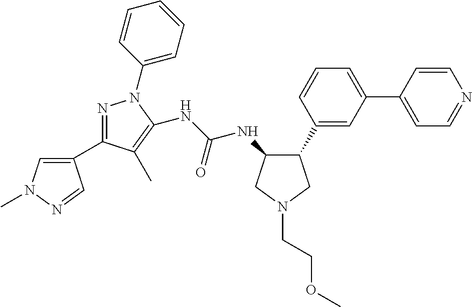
C1(C2=NN(C3=CC=CC=C3)C(NC(=O)NC3C(C4=CC(C5=CC=NC=C5)=CC=C4)CN(CCOC)C3)=C2C)=CN(C)N=C1
